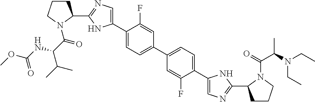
C1(C2=CN=C(C3CCCN3C(C(C(C)C)NC(OC)=O)=O)N2)=CC=C(C2=CC=C(C3=CN=C(C4CCCN4C(=O)C(N(CC)CC)C)N3)C(F)=C2)C=C1F
